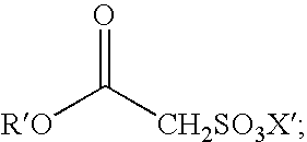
[CH2SO3X]C([RO])=O
